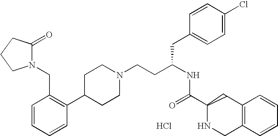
C1=CC=CC(C2CCN(CCC(CC3=CC=C(Cl)C=C3)NC(=O)C3NCC4=C(C3)C=CC=C4)CC2)=C1CN1C(=O)CCC1.Cl
